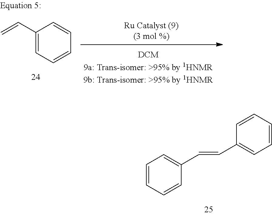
C1(C=C)=CC=CC=C1.C1=CC=CC(C=CC2=CC=CC=C2)=C1
